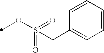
O=S(OC)(=O)CC1=CC=CC=C1
